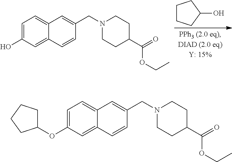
C1=C(O)C=C2C(=C1)C=C(CN1CCC(C(OCC)=O)CC1)C=C2.C1CCC(O)C1.C1=C(OC2CCCC2)C=C2C(=C1)C=C(CN1CCC(C(=O)OCC)CC1)C=C2
